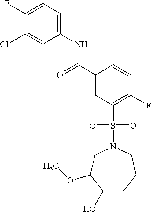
C1(F)=CC=C(NC(=O)C2=CC(S(=O)(=O)N3CC(OC)C(O)CCC3)=C(F)C=C2)C=C1Cl
